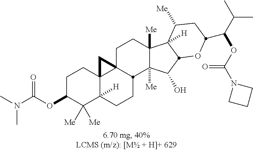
C1C(OC(N(C)C)=O)C([Me])([Me])C2([H])C3(C1)C1(CCC4([Me])C([Me])(C(O)C5C4([H])C([Me])CC(C(C(C)C)OC(N4CCC4)=O)O5)C1CC2)C3
